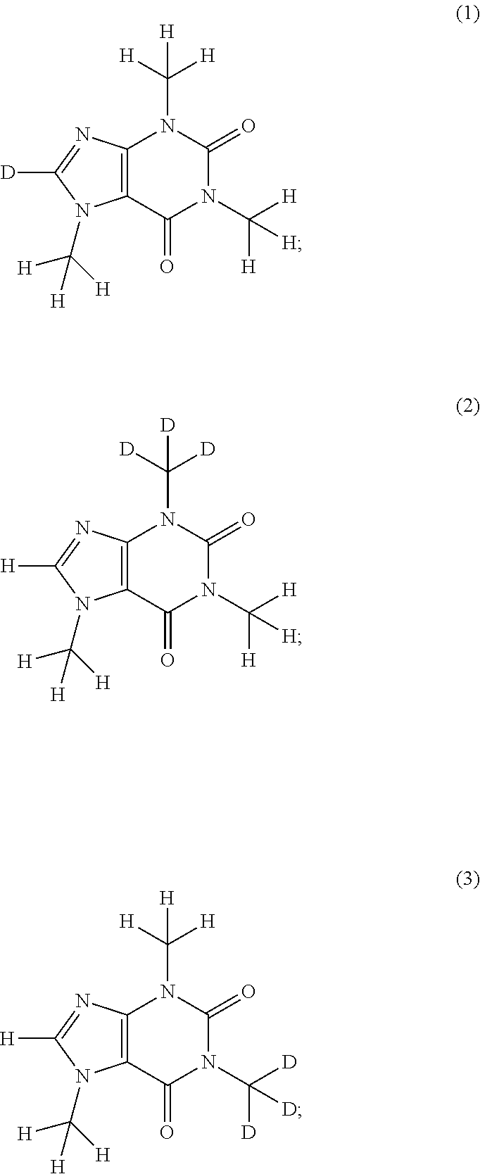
C12=C(C(=O)N(C([H])([H])[H])C(=O)N1C([H])([H])[H])N(C([H])([H])[H])C([D])=N2.C12=C(C(=O)N(C([H])([H])[H])C(=O)N1C([D])([D])[D])N(C([H])([H])[H])C([H])=N2.C12=C(C(=O)N(C([D])([D])[D])C(=O)N1C([H])([H])[H])N(C([H])([H])[H])C([H])=N2
